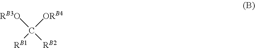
[RB3O]C([ORB4])([RB1])[RB2]
